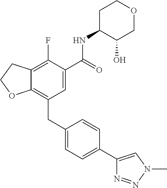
C1=C(C(=O)NC2C(O)COCC2)C(F)=C2C(=C1CC1=CC=C(C3=CN(C)N=N3)C=C1)OCC2
